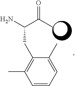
C(C)(C(N)CC1=C(C)C=CC=C1C)=O
